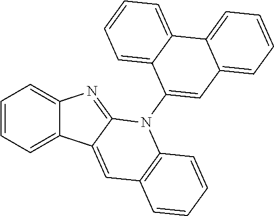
C1=CC=C2C(=C1)N=C1C2=CC2=C(N1C1=CC3=CC=CC=C3C3=CC=CC=C13)C=CC=C2
